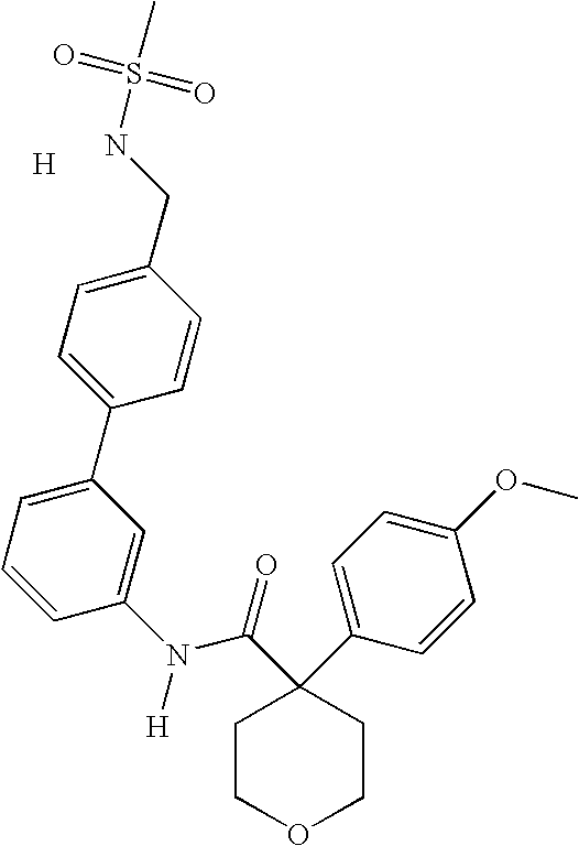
C1COCCC1(C(=O)N(C1=CC(C2=CC=C(CNS(=O)(=O)C)C=C2)=CC=C1)[H])C1=CC=C(OC)C=C1.[H]
